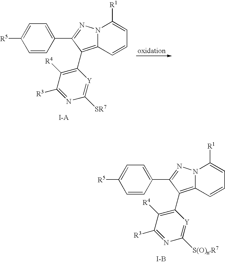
C1=CC(C2=NN3C(=C2C2=C([R4])C([R3])=NC([SR7])=[Y]2)C=CC=C3[R1])=CC=C1[R5].[I-A].C1=CC(C2=NN3C(=C2C2=C([R4])C([R3])=NC([S(O)nR7])=[Y]2)C=CC=C3[R1])=CC=C1[R5].[I-B]
